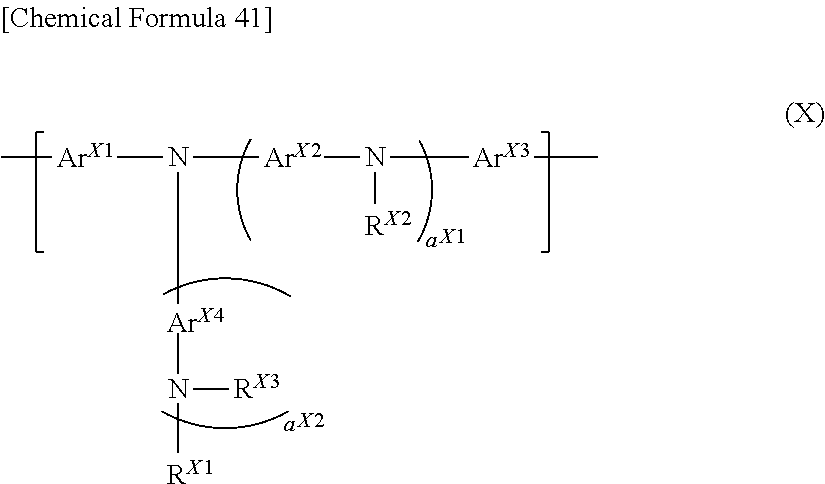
C[ArX1]N([ArX2]N([RX2])[ArX3]C)[ArX4]N([RX3])[RX1].[X1].[X2]
